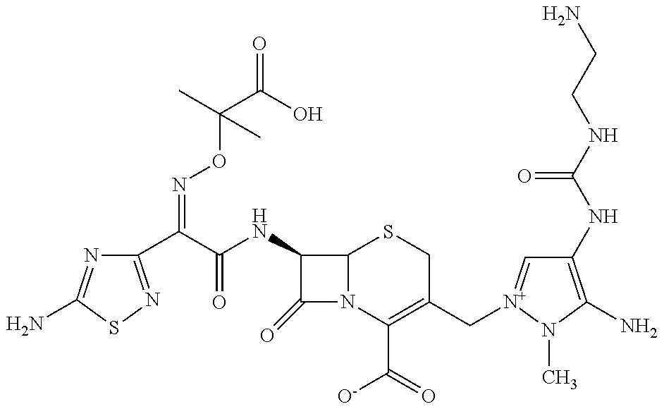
C1(C(C(NC2C3N(C(C([O-])=O)=C(C[N+]4=CC(NC(=O)NCCN)=C(N)N4C)CS3)C2=O)=O)=NOC(C(O)=O)(C)C)=NSC(N)=N1
